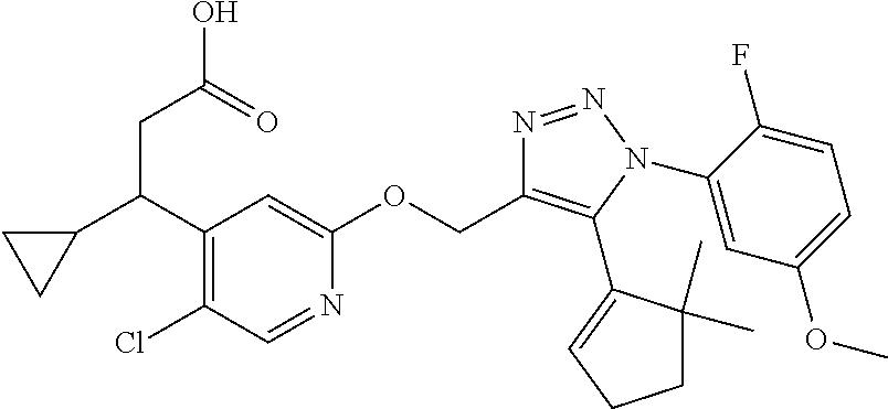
C1=NC(OCC2=C(C3=CCCC3(C)C)N(C3=CC(OC)=CC=C3F)N=N2)=CC(C(C2CC2)CC(O)=O)=C1Cl
